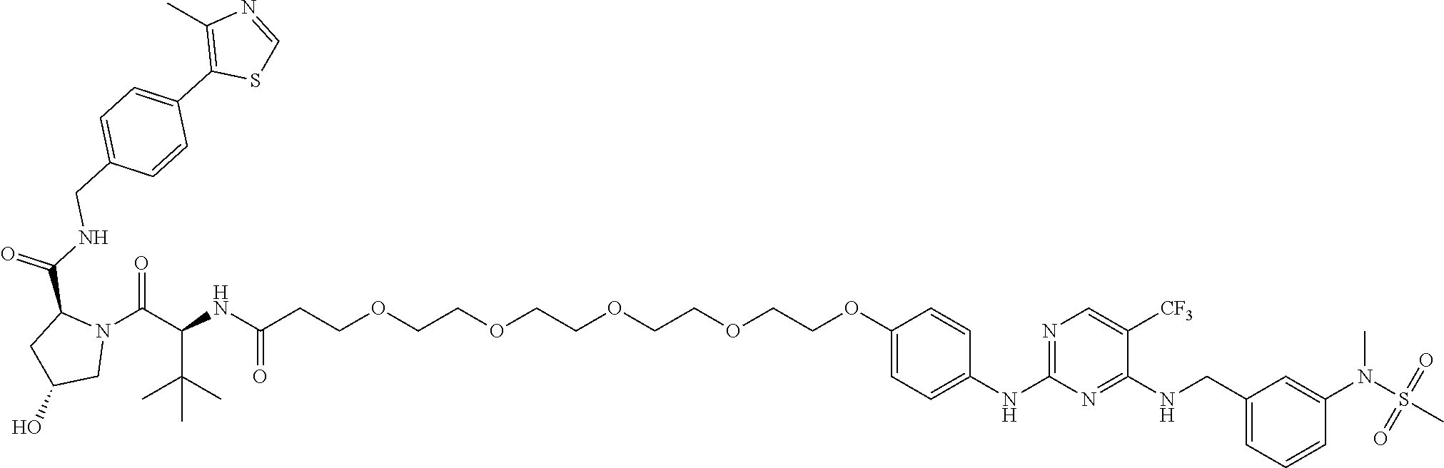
C(COCCOCCOCCOCCOC1=CC=C(NC2=NC=C([CF3])C(NCC3=CC=CC(N(C)S(C)(=O)=O)=C3)=N2)C=C1)C(NC(C(N1C(C(=O)NCC2=CC=C(C3=C(C)N=CS3)C=C2)CC(O)C1)=O)C(C)(C)C)=O
